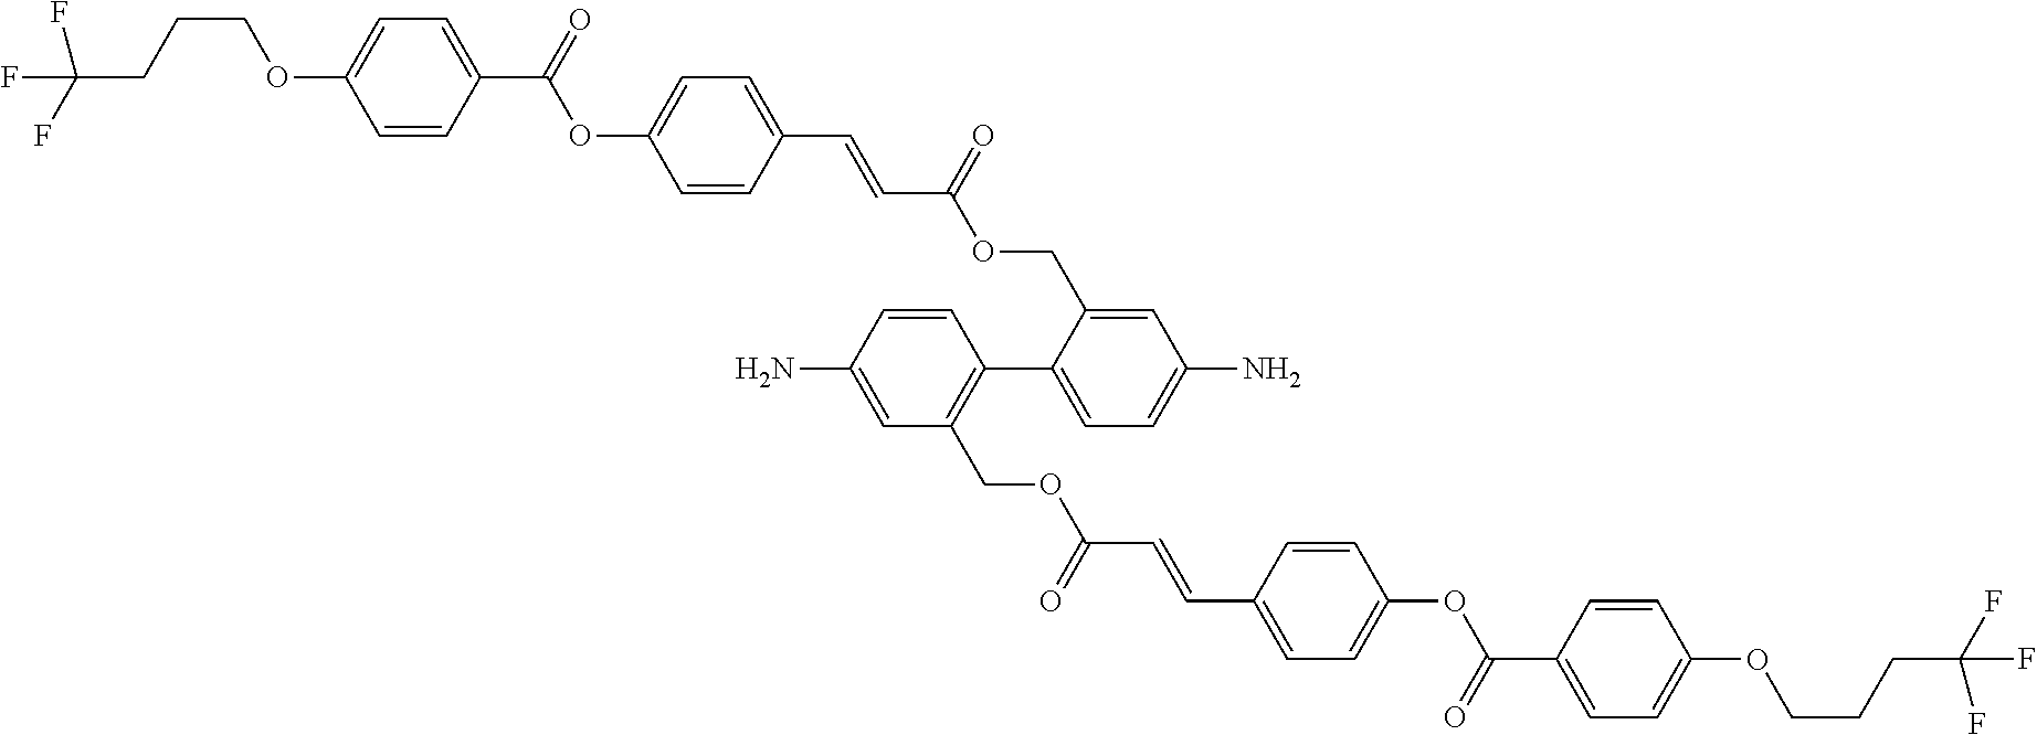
C1(OCCCC(F)(F)F)=CC=C(C(OC2=CC=C(C=CC(OCC3=CC(N)=CC=C3C3=C(COC(C=CC4=CC=C(OC(C5=CC=C(OCCCC(F)(F)F)C=C5)=O)C=C4)=O)C=C(N)C=C3)=O)C=C2)=O)C=C1
